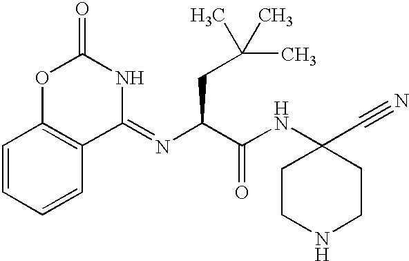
C1=CC=CC2=C1OC(=O)NC2=NC(C(NC1(C#N)CCNCC1)=O)CC(C)(C)C
